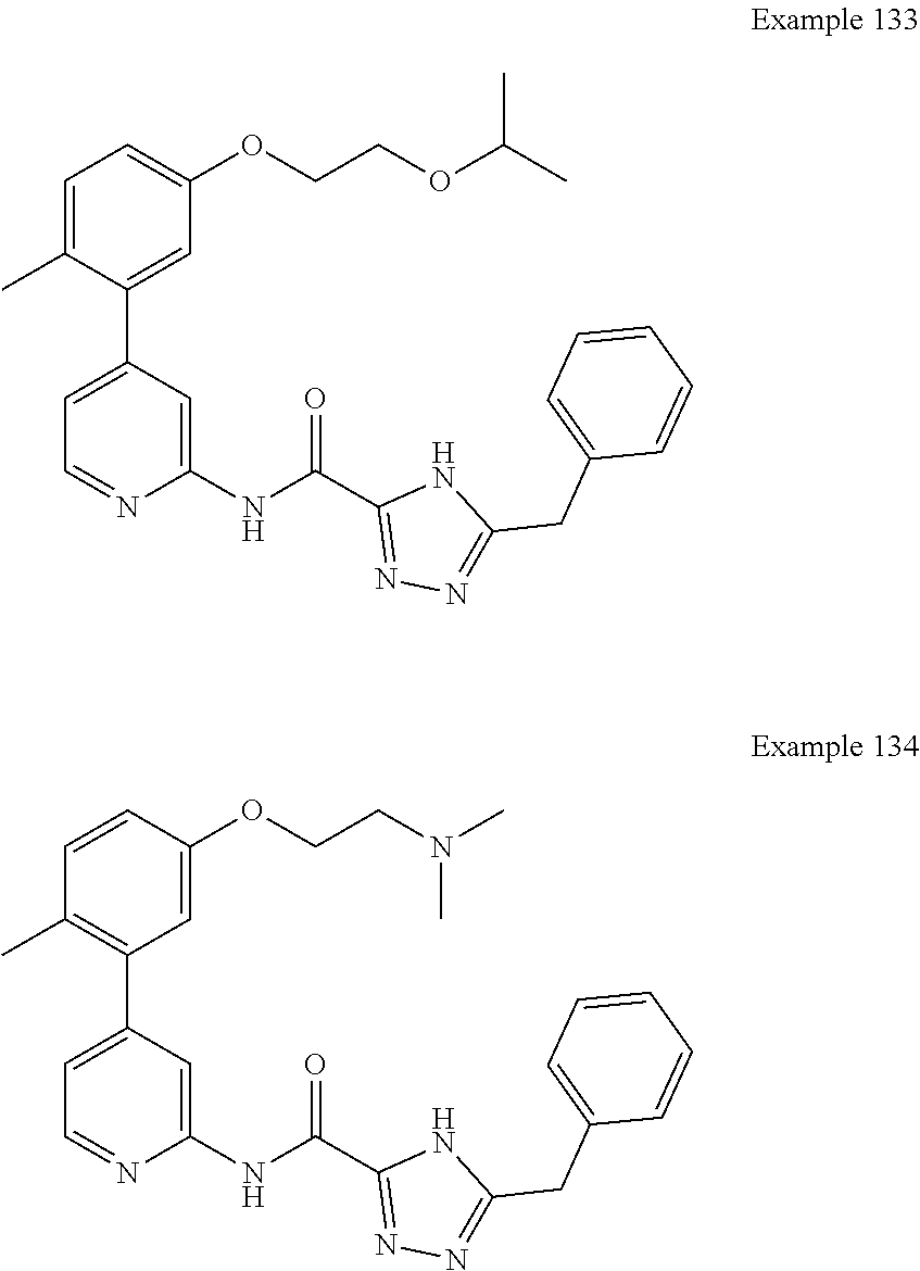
C1=C(C)C(C2=CC=NC(NC(C3=NN=C(CC4=CC=CC=C4)N3)=O)=C2)=CC(OCCOC(C)C)=C1.C1=CC(OCCN(C)C)=CC(C2=CC=NC(NC(C3=NN=C(CC4=CC=CC=C4)N3)=O)=C2)=C1C
